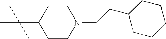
CC(C1CCN(CCC2CCCCC2)CC1)(C)C
